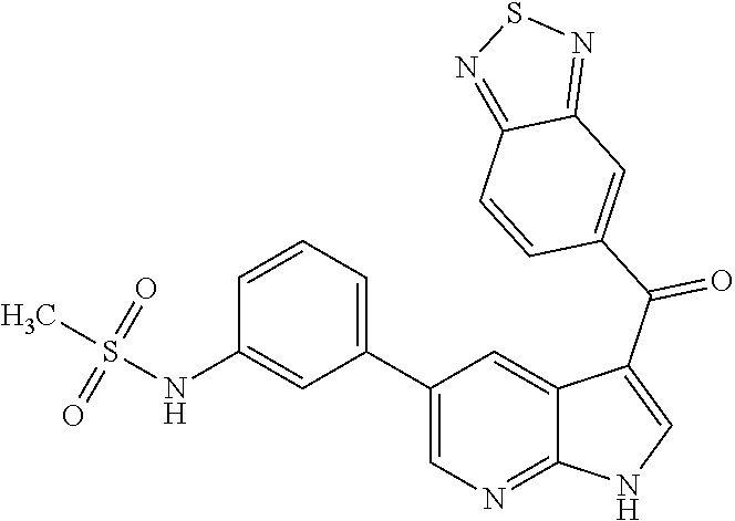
C1(C2=CC=CC(NS(=O)(=O)C)=C2)=CN=C2C(=C1)C(C(=O)C1=CC3=NSN=C3C=C1)=CN2
